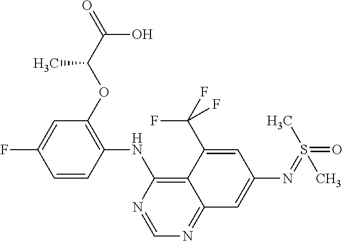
C1=CC(NC2=C3C(=NC=N2)C=C(N=S(C)(=O)C)C=C3C(F)(F)F)=C(OC(C(=O)O)C)C=C1F
